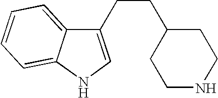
C1(CCC2CCNCC2)=CNC2=CC=CC=C12
